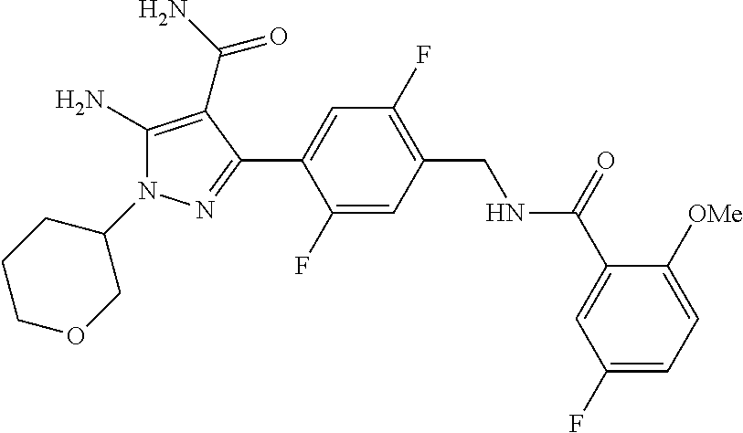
C1(N2C(N)=C(C(N)=O)C(C3=CC(F)=C(CNC(C4=CC(F)=CC=C4[OMe])=O)C=C3F)=N2)CCCOC1
